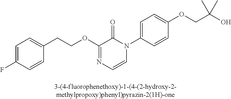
C1=C(F)C=CC(CCOC2=NC=CN(C3=CC=C(OCC(O)(C)C)C=C3)C2=O)=C1
